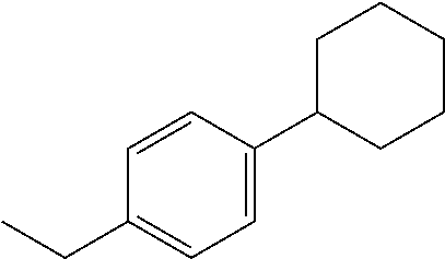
C1C(C2=CC=C(CC)C=C2)CCCC1
